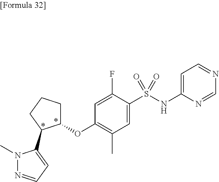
N1(C)N=CC=C1C1CCCC1OC1=C(C)C=C(S(NC2=CC=NC=N2)(=O)=O)C(F)=C1
